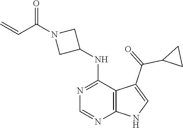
C1(NC2=NC=NC3=C2C(C(=O)C2CC2)=CN3)CN(C(C=C)=O)C1
